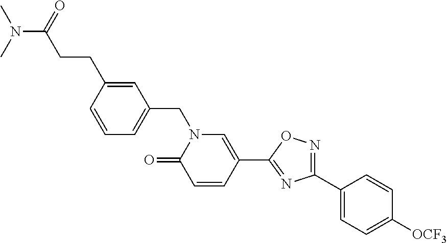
C1=C(CCC(N(C)C)=O)C=CC=C1CN1C(=O)C=CC(C2=NC(C3=CC=C([OCF3])C=C3)=NO2)=C1
